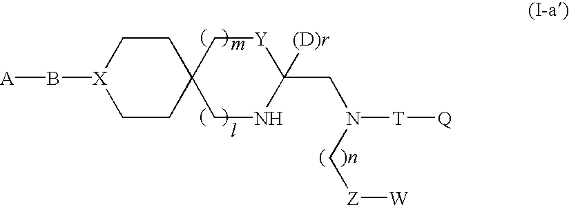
B([X]1CCC2(CC1)CNC(CN(C[Z][W])[T][Q])([(D)r])[Y]C2)[A]
